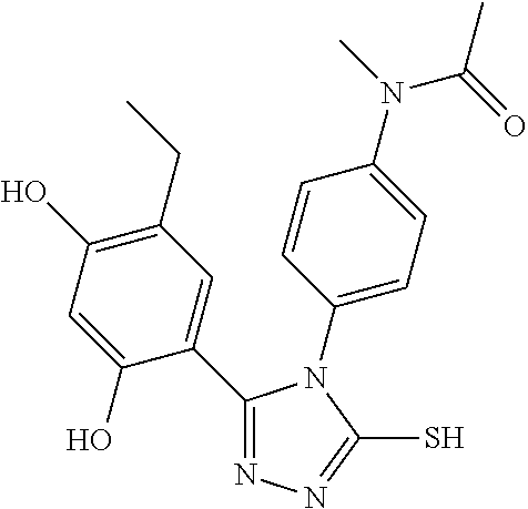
N1=C(C2=CC(CC)=C(O)C=C2O)N(C2=CC=C(N(C(C)=O)C)C=C2)C(S)=N1
